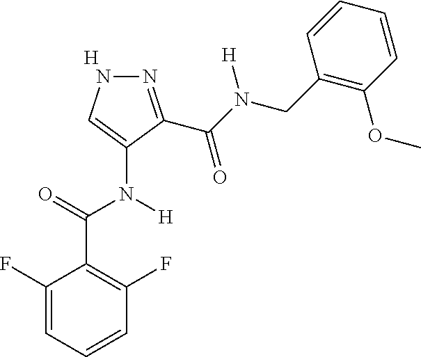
[H].C1=CC=C(F)C(C(=O)N(C2=CNN=C2C(N(CC2=C(OC)C=CC=C2)[H])=O)[H])=C1F
